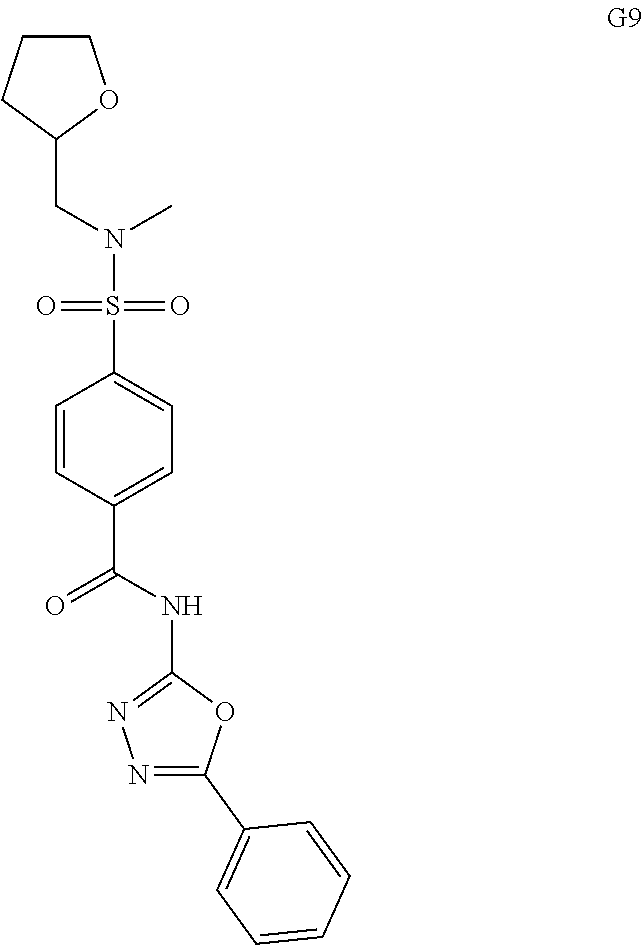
S(=O)(N(CC1CCCO1)C)(=O)C1=CC=C(C(NC2=NN=C(C3=CC=CC=C3)O2)=O)C=C1
